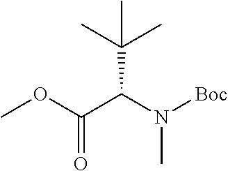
COC(C(N([Boc])C)C(C)(C)C)=O
